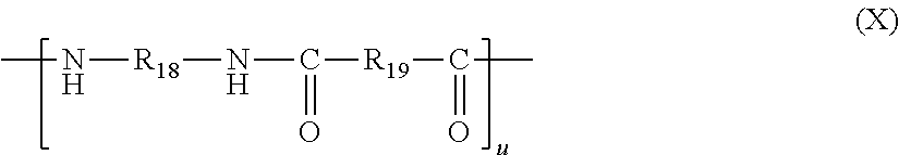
[R19](C(=O)C)C(=O)N[R18]NC
